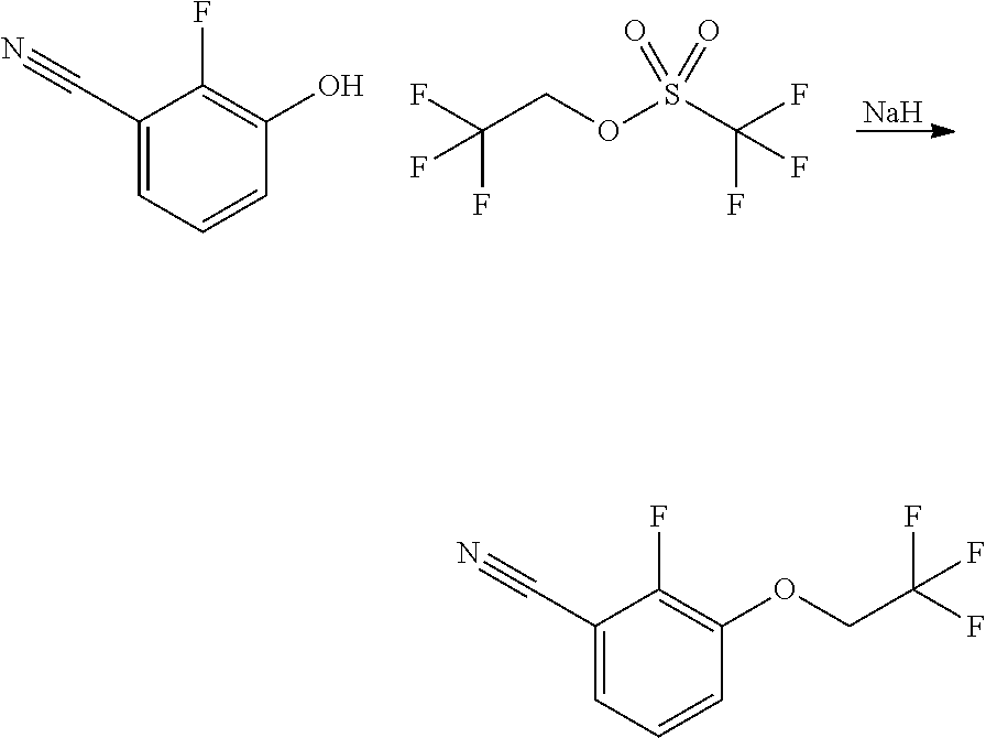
[Na].C1(C#N)=CC=CC(O)=C1F.C(COS(C(F)(F)F)(=O)=O)(F)(F)F.C1(C#N)=CC=CC(OCC(F)(F)F)=C1F
